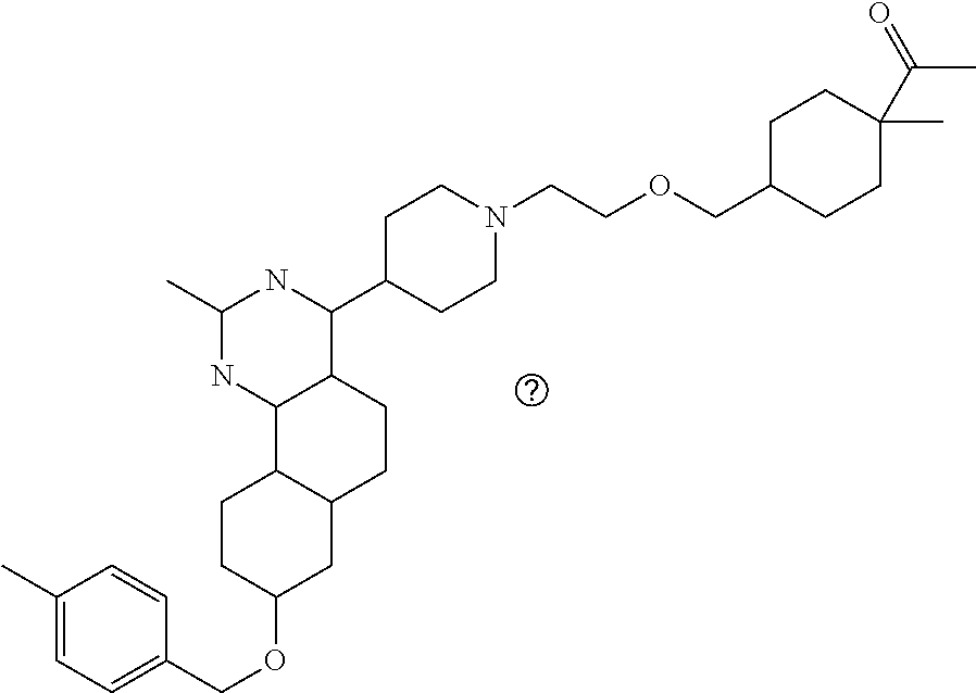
O(C1CC2C(CC1)C1C(CC2)C(C2CCN(CCOCC3CCC(C(=O)C)(C)CC3)CC2)NC(C)N1)CC1=CC=C(C)C=C1
